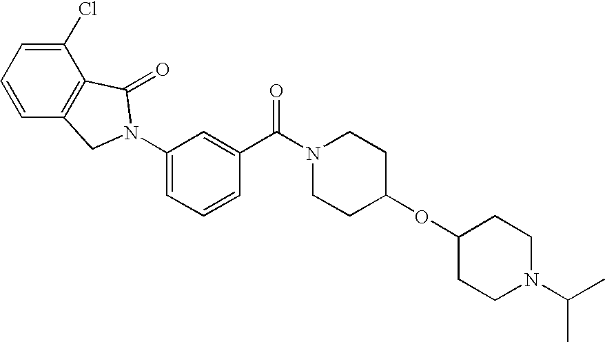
C1=C(N2CC3=C(C(Cl)=CC=C3)C2=O)C=C(C(N2CCC(OC3CCN(C(C)C)CC3)CC2)=O)C=C1
